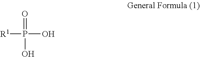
[R1]P(O)(=O)O
